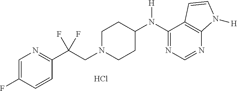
C1=C(F)C=CC(C(CN2CCC(N(C3=NC=NC4=C3C=CN4[H])[H])CC2)(F)F)=N1.Cl
